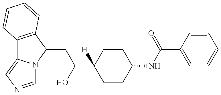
C12=C(C(CC(O)C3([H])CCC(NC(=O)C4=CC=CC=C4)CC3)N3C1=CN=C3)C=CC=C2
